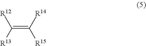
C(=C([R14])[R15])([R13])[R12]
